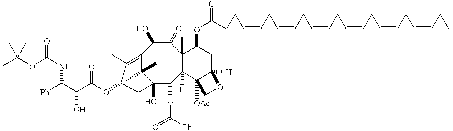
C12=C(C)C(OC(C(C([Ph])NC(OC(C)(C)C)=O)O)=O)CC(O)(C1(C)C)C(OC(=O)[Ph])C1([H])C(C)(C(=O)C2O)C(OC(=O)CCC=CCC=CCC=CCC=CCC=CCC=CCC)CC2([H])C1([OAc])CO2
